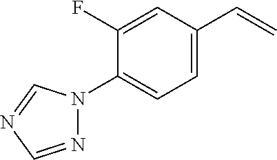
N1=CN=CN1C1=CC=C(C=C)C=C1F
